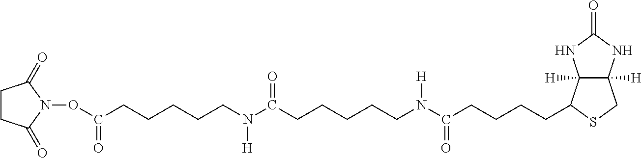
N(C(CCCCC1C2([H])C([H])(CS1)NC(=O)N2)=O)(CCCCCC(N(CCCCCC(ON1C(=O)CCC1=O)=O)[H])=O)[H]
